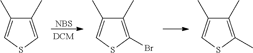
[NBS].C1(C)=CSC=C1C.C1(C)=CSC(Br)=C1C.C1(C)=CSC(C)=C1C
